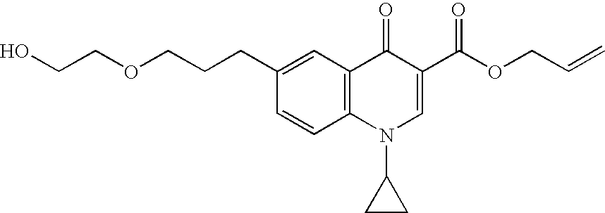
C1(CCCOCCO)=CC2=C(C=C1)N(C1CC1)C=C(C(=O)OCC=C)C2=O
